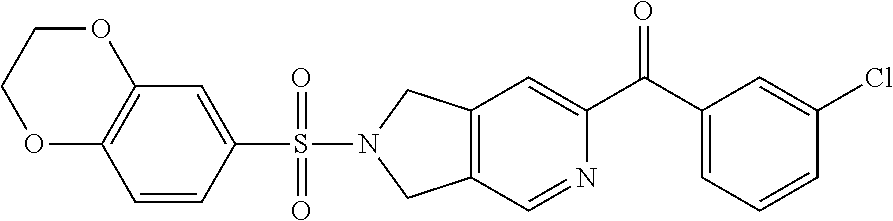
C12=C(C=NC(C(C3=CC=CC(Cl)=C3)=O)=C1)CN(S(C1=CC3=C(C=C1)OCCO3)(=O)=O)C2
